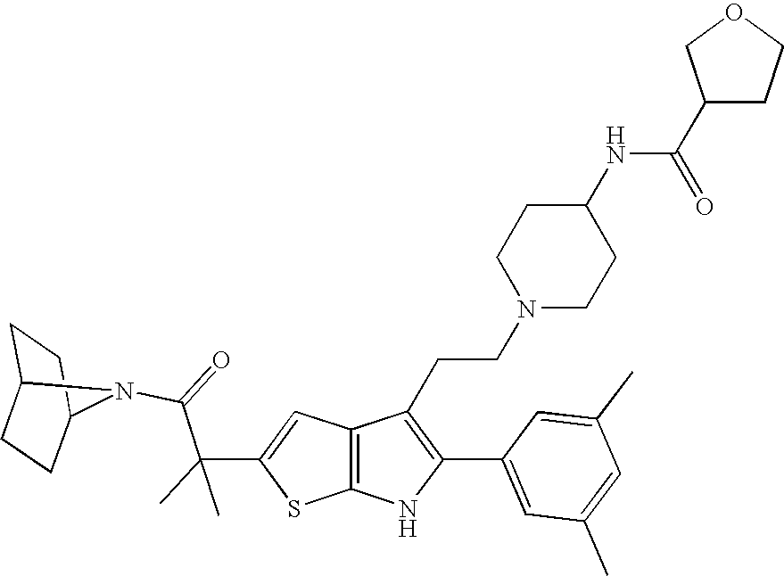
C1C2CCC(C1)N2C(=O)C(C1=CC2=C(S1)NC(C1=CC(C)=CC(C)=C1)=C2CCN1CCC(NC(C2CCOC2)=O)CC1)(C)C
